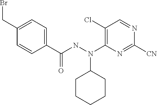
C1=NC([CN])=NC(N(NC(C2=CC=C(CBr)C=C2)=O)C2CCCCC2)=C1Cl
